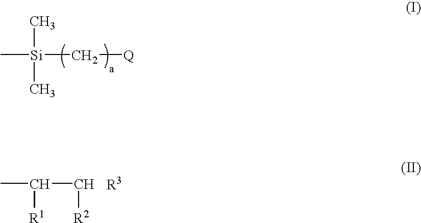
C[Si](C[Q])(C)C.CC(C[R2])[R1]
